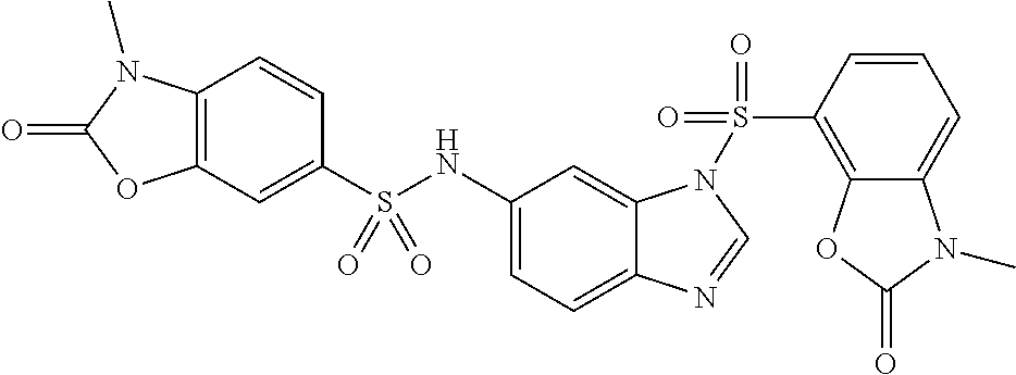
C1=CC2=C(C=C1S(NC1=CC=C3C(=C1)N(S(C1=C4C(=CC=C1)N(C)C(=O)O4)(=O)=O)C=N3)(=O)=O)OC(=O)N2C
